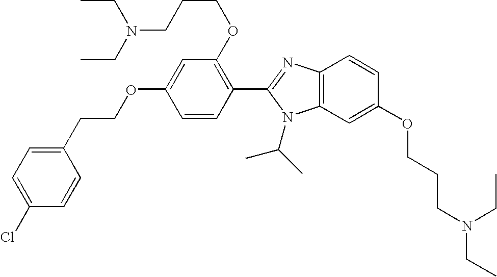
C1(CCOC2=CC(OCCCN(CC)CC)=C(C3=NC4=C(N3C(C)C)C=C(OCCCN(CC)CC)C=C4)C=C2)=CC=C(Cl)C=C1
